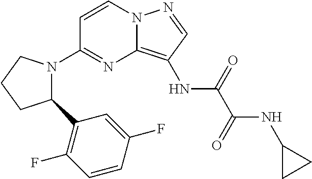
C1=CN2C(=C(NC(C(=O)NC3CC3)=O)C=N2)N=C1N1C(C2=C(F)C=CC(F)=C2)CCC1
